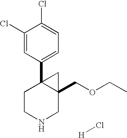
C1(Cl)=CC(C23CCNCC2(COCC)C3)=CC=C1Cl.[H]Cl
